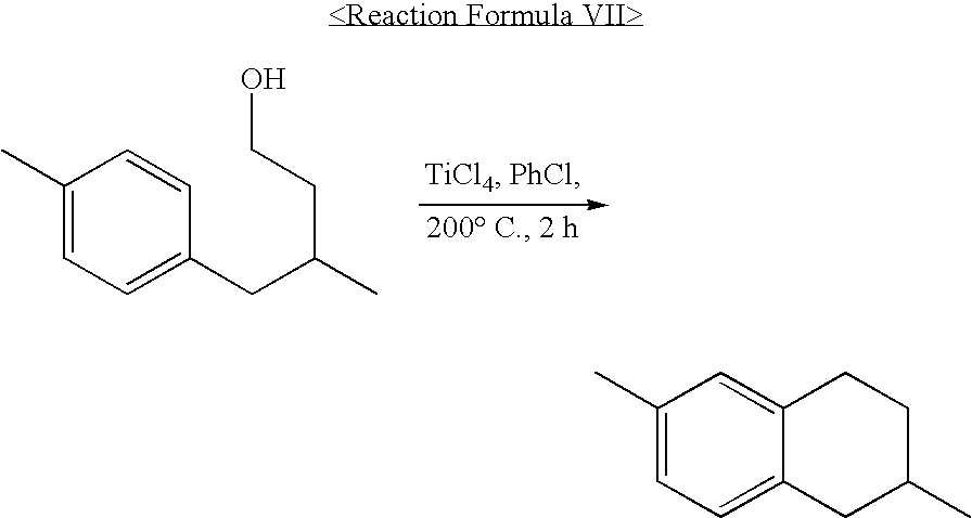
C1(C)=CC=C(CC(C)CCO)C=C1.C1(C)=CC=C2C(=C1)CCC(C)C2
